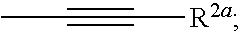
CC#C[R2a]
